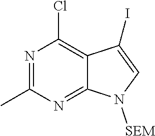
N1=C(C)N=C2C(=C1Cl)C(I)=CN2[SEM]
